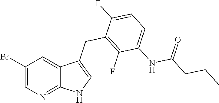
C1(Br)=CN=C2C(=C1)C(CC1=C(F)C(NC(CCC)=O)=CC=C1F)=CN2
